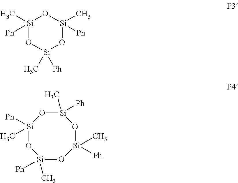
[Si]1(C)([Ph])O[Si]([Ph])(C)O[Si](C)([Ph])O1.[Si]1([Ph])(C)O[Si](C)([Ph])O[Si](C)([Ph])O[Si](C)([Ph])O1
